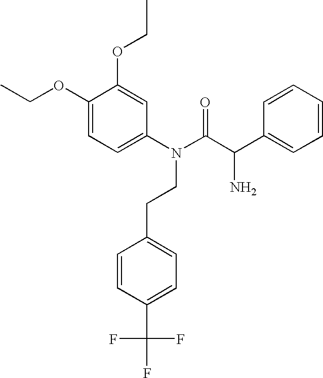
C1(OCC)=CC(N(CCC2=CC=C(C(F)(F)F)C=C2)C(C(C2=CC=CC=C2)N)=O)=CC=C1OCC
